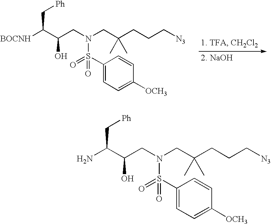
C(C(CCC[N3])(C)C)N(CC(C(C[Ph])N)O)S(C1=CC=C([OCH3])C=C1)(=O)=O.C(C(CCC[N3])(C)C)N(CC(C(C[Ph])[BOCNH])O)S(C1=CC=C([OCH3])C=C1)(=O)=O
